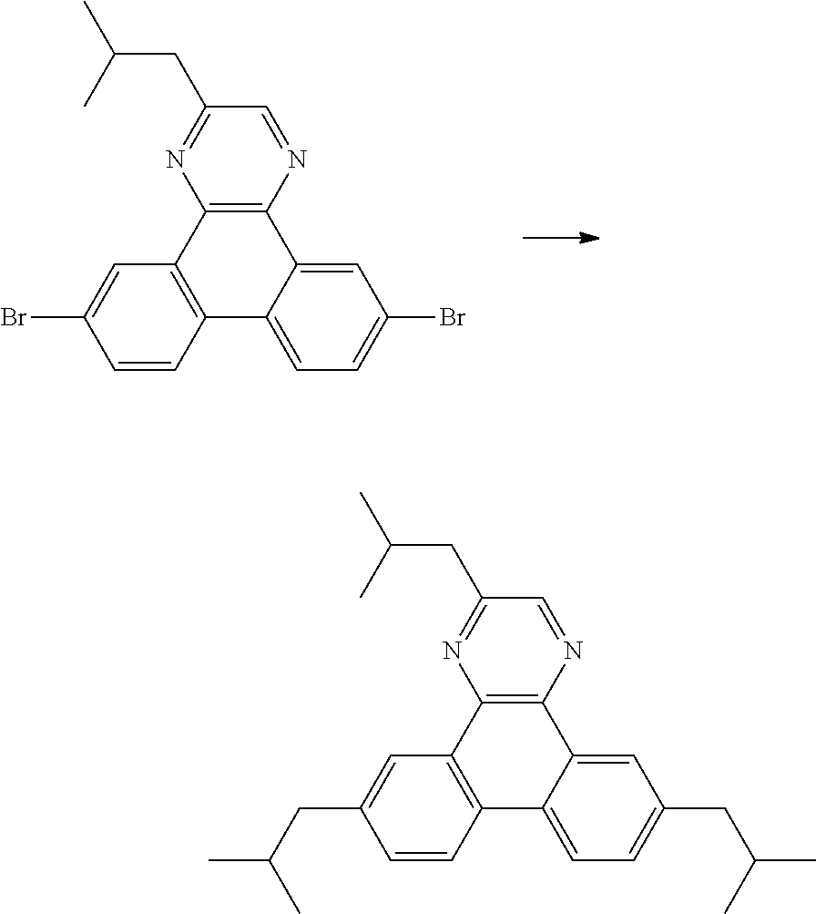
C1=CC2=C(C=C1Br)C1=C(C3=CC(Br)=CC=C23)N=CC(CC(C)C)=N1.C1=CC2=C(C=C1CC(C)C)C1=C(C3=CC(CC(C)C)=CC=C23)N=CC(CC(C)C)=N1
